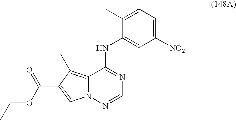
C1(NC2=NC=NN3C2=C(C)C(C(OCC)=O)=C3)=CC([NO2])=CC=C1C
